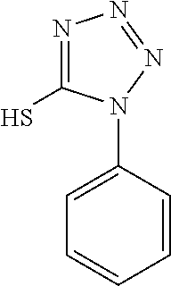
C1=C(N2C(S)=NN=N2)C=CC=C1
